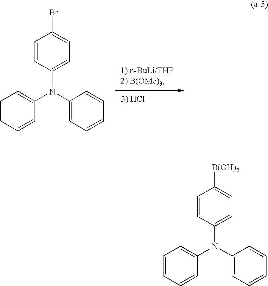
C1=CC(N(C2=CC=CC=C2)C2=CC=CC=C2)=CC=C1Br.C1=CC(N(C2=CC=CC=C2)C2=CC=CC=C2)=CC=C1[B(OH)2]
